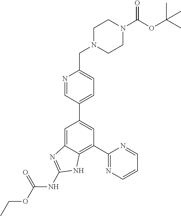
C1(C2=NC=CC=N2)=C2C(=CC(C3=CC=C(CN4CCN(C(OC(C)(C)C)=O)CC4)N=C3)=C1)N=C(NC(OCC)=O)N2
